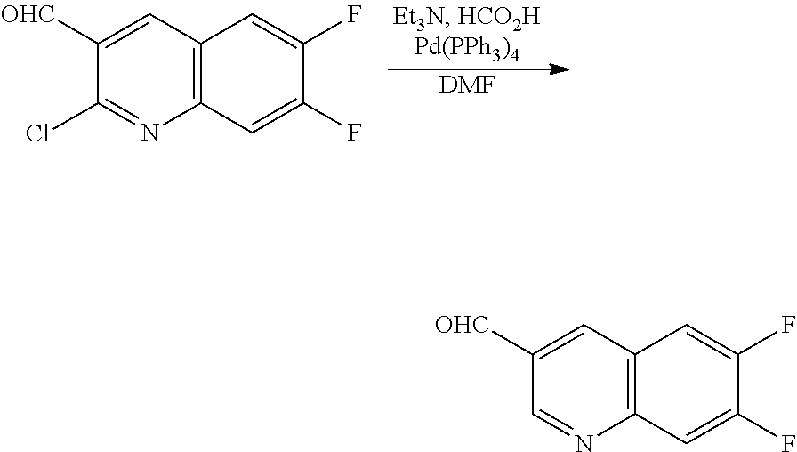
[DMF].C12=C(C=C([OHC])C(Cl)=N1)C=C(F)C(F)=C2.C12=C(C=C([OHC])C=N1)C=C(F)C(F)=C2
